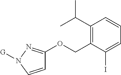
C1(C(C)C)=C(COC2=NN([G])C=C2)C(I)=CC=C1
